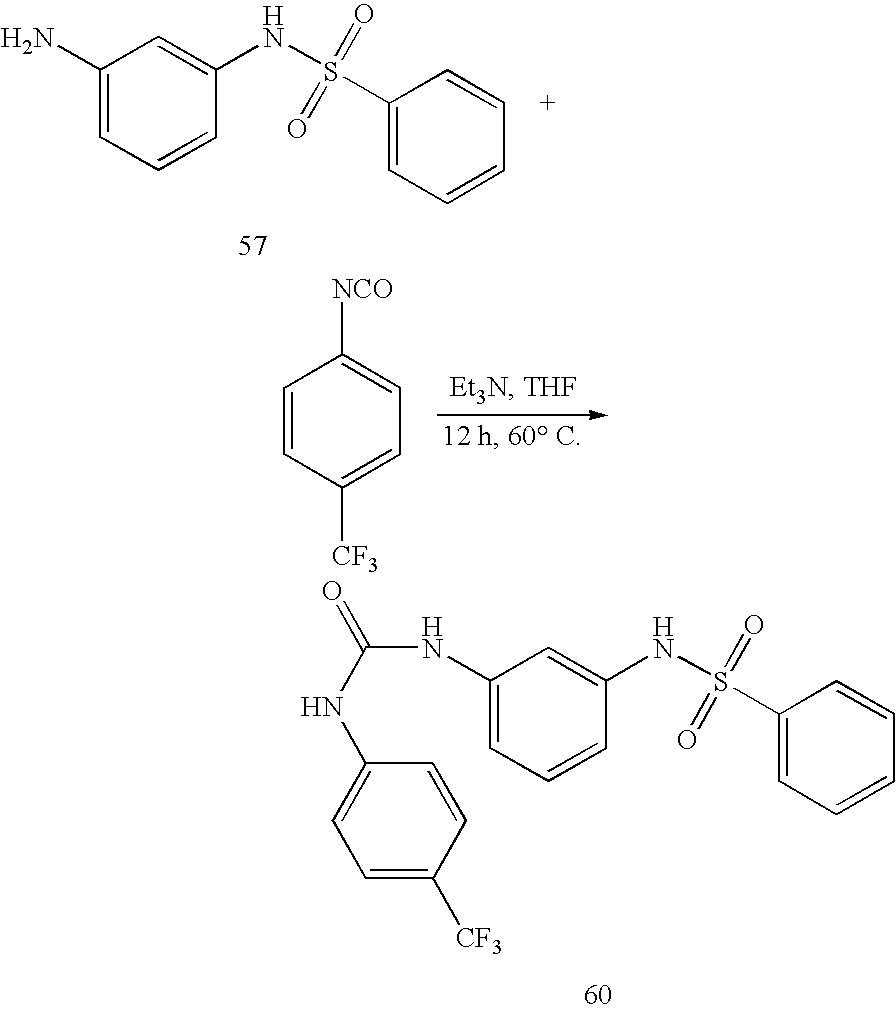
C1=CC([CF3])=CC=C1[NCO].C1(N)=CC=CC(NS(C2=CC=CC=C2)(=O)=O)=C1.C1(NC(=O)NC2=CC=C([CF3])C=C2)=CC=CC(NS(C2=CC=CC=C2)(=O)=O)=C1
